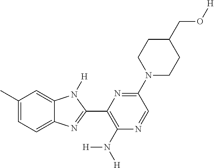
C1(C)=CC=C2C(=C1)N([H])C(C1=C(N([H])[H])N=CC(N3CCC(CO[H])CC3)=N1)=N2
